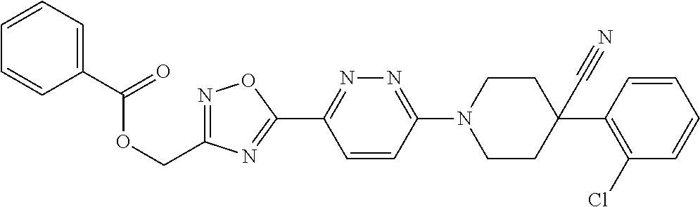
N1=C(COC(C2=CC=CC=C2)=O)N=C(C2=NN=C(N3CCC(C#N)(C4=C(Cl)C=CC=C4)CC3)C=C2)O1
